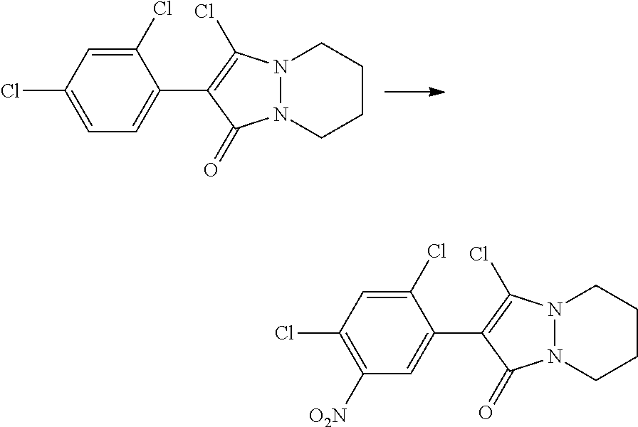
C1=C(Cl)C=C(Cl)C(C2=C(Cl)N3N(C2=O)CCCC3)=C1.C1([O2N])=C(Cl)C=C(Cl)C(C2=C(Cl)N3N(C2=O)CCCC3)=C1
